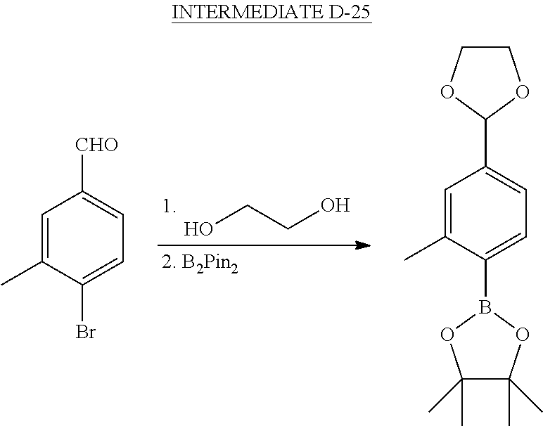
OCCO.C1=C([CHO])C=C(C)C(Br)=C1.C1=C(C)C(B2OC(C)(C)C(C)(C)O2)=CC=C1C1OCCO1
